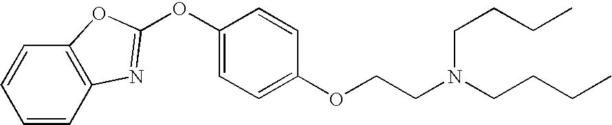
C12=C(C=CC=C1)N=C(OC1=CC=C(OCCN(CCCC)CCCC)C=C1)O2
